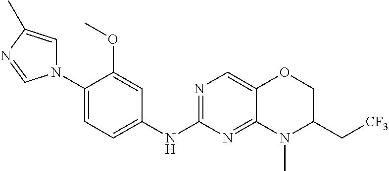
C1(N2C=C(C)N=C2)=CC=C(NC2=NC=C3C(=N2)N(C)C(C[CF3])CO3)C=C1OC
